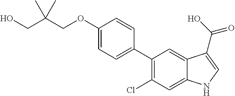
C1(OCC(CO)(C)C)=CC=C(C2=C(Cl)C=C3C(=C2)C(C(O)=O)=CN3)C=C1
